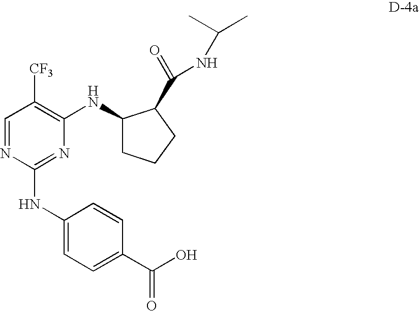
C1=NC(NC2=CC=C(C(=O)O)C=C2)=NC(NC2CCCC2C(=O)NC(C)C)=C1[CF3]
